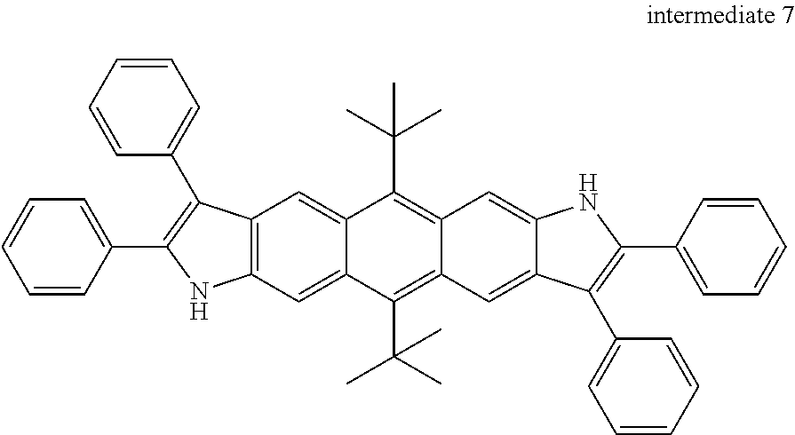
C12=C(C=C3C(=C1)C(C(C)(C)C)=C1C(=C3C(C)(C)C)C=C3C(=C1)NC(C1=CC=CC=C1)=C3C1=CC=CC=C1)NC(C1=CC=CC=C1)=C2C1=CC=CC=C1
